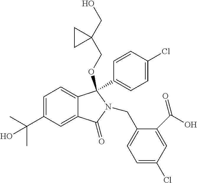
C1=C(C(C)(C)O)C=C2C(=C1)C(C1=CC=C(Cl)C=C1)(OCC1(CO)CC1)N(CC1=CC=C(Cl)C=C1C(=O)O)C2=O
